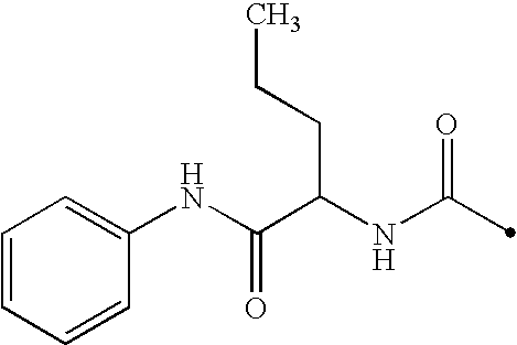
C(NC(=O)C)(C(NC1=CC=CC=C1)=O)CCC
